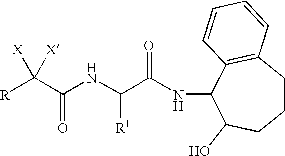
[R]C(C(NC(C(NC1C2=C(CCCC1O)C=CC=C2)=O)[R1])=O)([X])[X]
